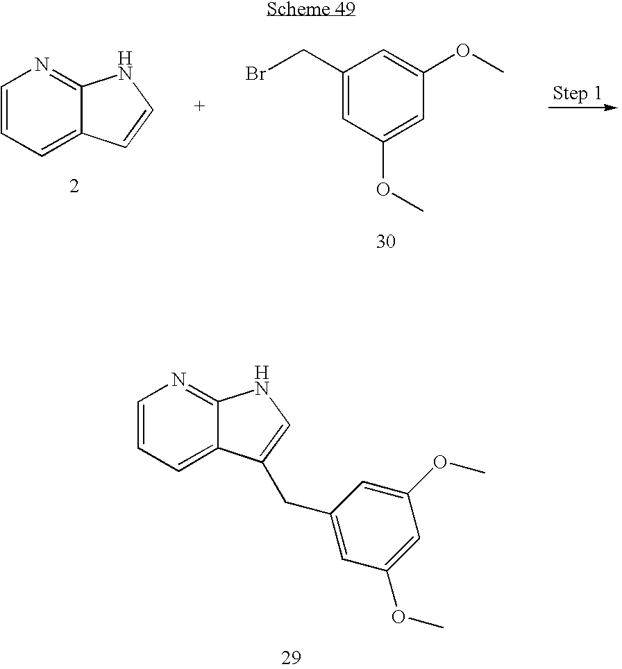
C1=CC=C2C(=N1)NC=C2CC1=CC(OC)=CC(OC)=C1.C1=CC=C2C(=N1)NC=C2.C1(CBr)=CC(OC)=CC(OC)=C1
